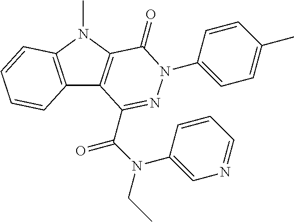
C12=C(N(C)C3=C1C(C(N(C1=CN=CC=C1)CC)=O)=NN(C1=CC=C(C)C=C1)C3=O)C=CC=C2
